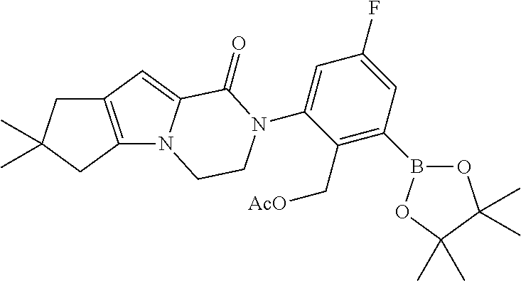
C12=C(CC(C)(C)C1)N1C(=C2)C(=O)N(C2=CC(F)=CC(B3OC(C)(C)C(C)(C)O3)=C2C[AcO])CC1
